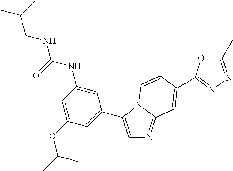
C1=C(C2=CC(OC(C)C)=CC(NC(=O)NCC(C)C)=C2)N2C(=N1)C=C(C1=NN=C(C)O1)C=C2
